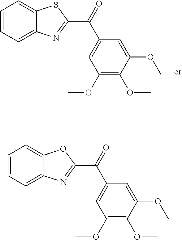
C12=CC=CC=C1SC(C(C1=CC(OC)=C(OC)C(OC)=C1)=O)=N2.C12=CC=CC=C1OC(C(C1=CC(OC)=C(OC)C(OC)=C1)=O)=N2
